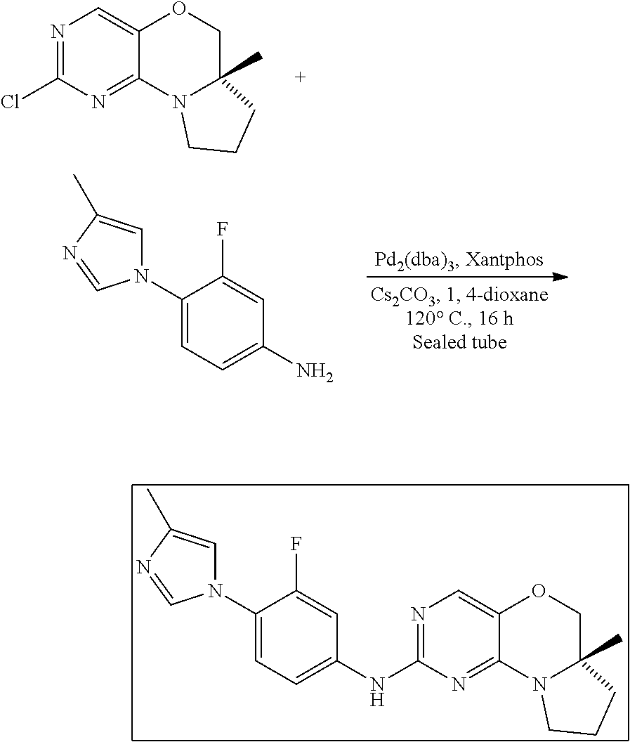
N1=C(Cl)N=C2C(=C1)OCC1(C)N2CCC1.N1(C2=CC=C(N)C=C2F)C=C(C)N=C1.N1(C2=CC=C(NC3=NC=C4C(=N3)N3C(C)(CO4)CCC3)C=C2F)C=C(C)N=C1
